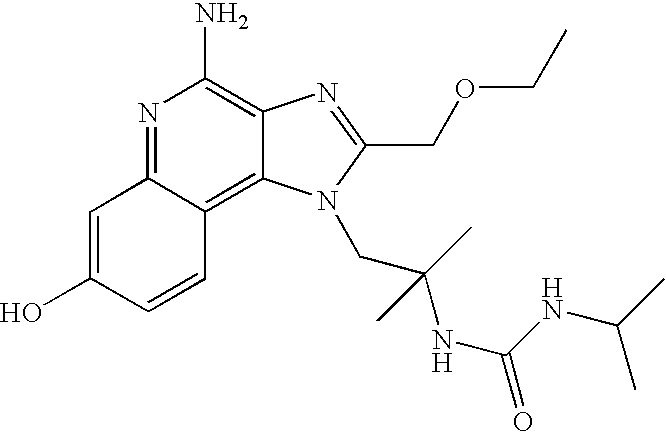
N1=C2C(=C3C(=C1N)N=C(COCC)N3CC(C)(NC(NC(C)C)=O)C)C=CC(O)=C2
